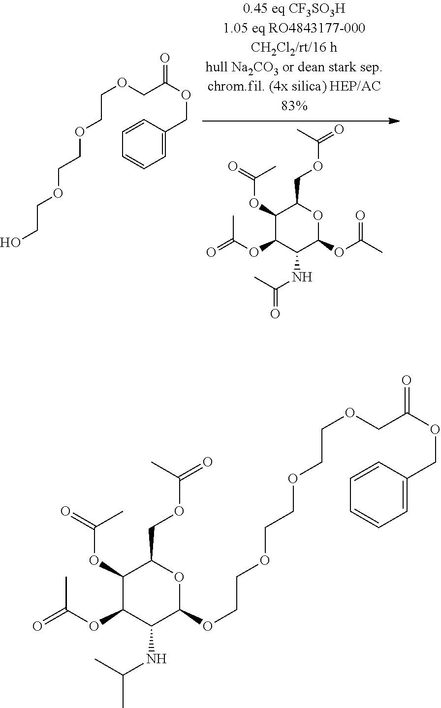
C1(OC(=O)C)C(OC(=O)C)C(NC(=O)C)C(OC(=O)C)OC1COC(C)=O.OCCOCCOCCOCC(OCC1=CC=CC=C1)=O.O(CCOCCOCCOCC(OCC1=CC=CC=C1)=O)C1OC(COC(C)=O)C(OC(=O)C)C(OC(=O)C)C1NC(C)C
